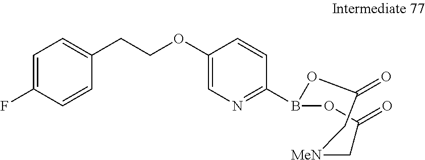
C1=C(F)C=CC(CCOC2=CN=C(B3OC(=O)C[MeN]CC(=O)O3)C=C2)=C1
